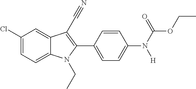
C1(Cl)=CC=C2C(=C1)C(C#N)=C(C1=CC=C(N(C(OCC)=O)[H])C=C1)N2CC
